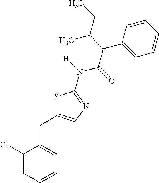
C1(Cl)=CC=CC=C1CC1=CN=C(N([H])C(=O)C(C(CC)C)C2=CC=CC=C2)S1
